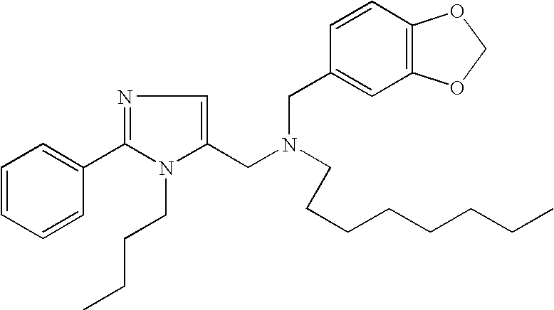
C1=CC=CC(C2=NC=C(CN(CC3=CC4=C(C=C3)OCO4)CCCCCCCC)N2CCCC)=C1
